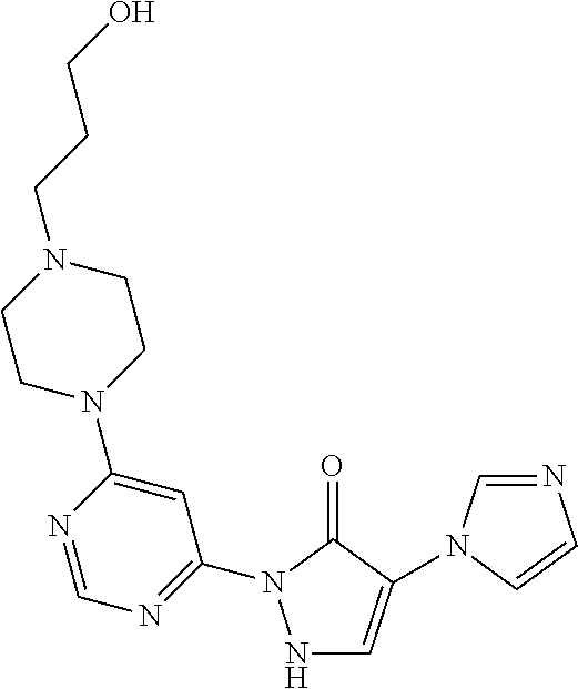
N1C=C(N2C=NC=C2)C(=O)N1C1=NC=NC(N2CCN(CCCO)CC2)=C1
